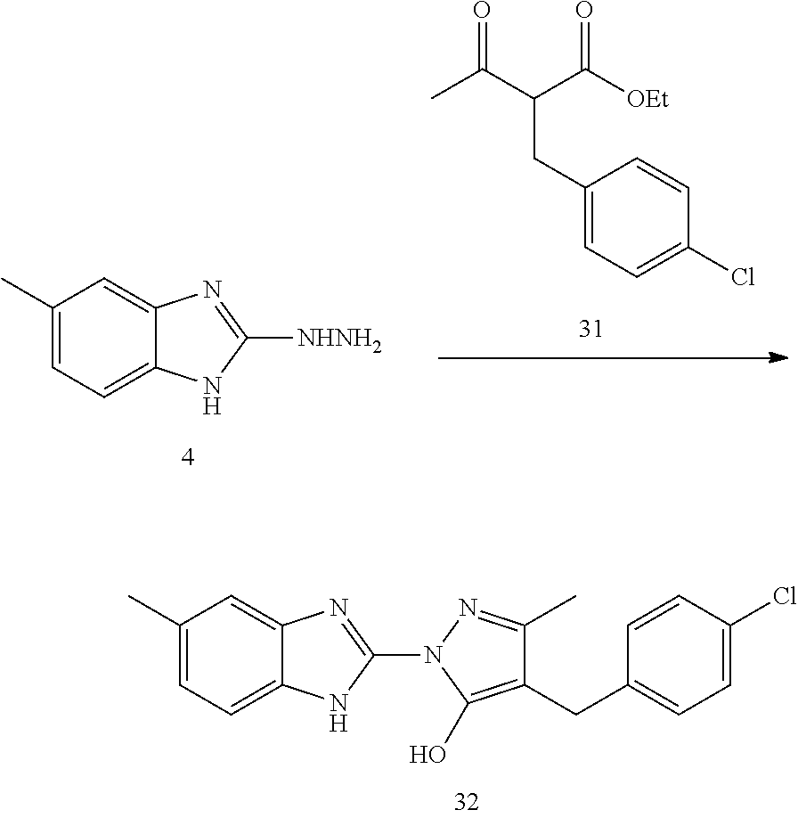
C1=C(C)C=C2C(=C1)NC(N1C(O)=C(CC3=CC=C(Cl)C=C3)C(C)=N1)=N2.C1=C(C)C=C2C(=C1)NC([NHNH2])=N2.CC(C(C([OEt])=O)CC1=CC=C(Cl)C=C1)=O
